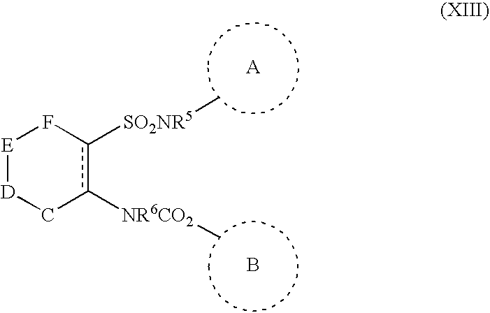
B.[E]1[D]Cc([NR6CO2]C)c([SO2NR5]C)F1
